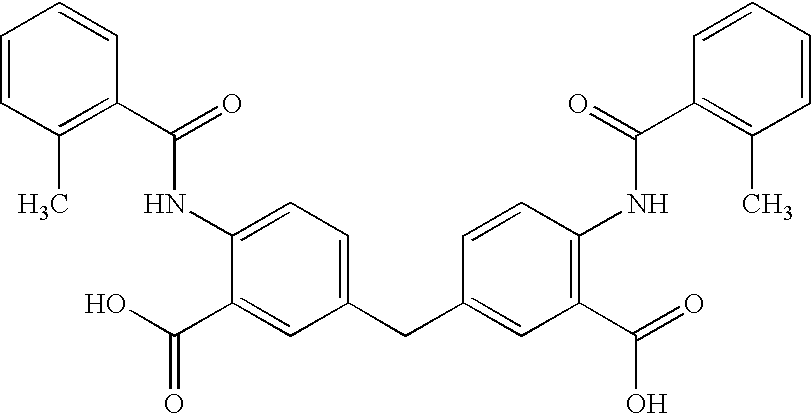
C1(C(NC2=CC=C(CC3=CC(C(O)=O)=C(NC(=O)C4=C(C)C=CC=C4)C=C3)C=C2C(=O)O)=O)=C(C)C=CC=C1
